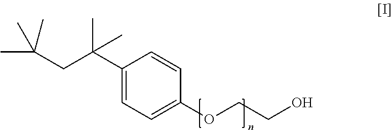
C1(C(CC(C)(C)C)(C)C)=CC=C(OCCO)C=C1
